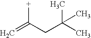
C=C(CC(C)(C)C)[+]
